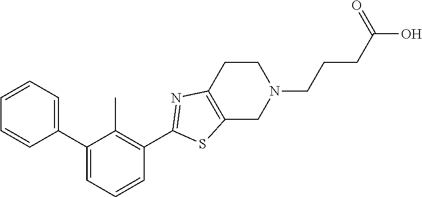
C1=CC=C(C2=CC=CC(C3=NC4=C(CN(CCCC(=O)O)CC4)S3)=C2C)C=C1
